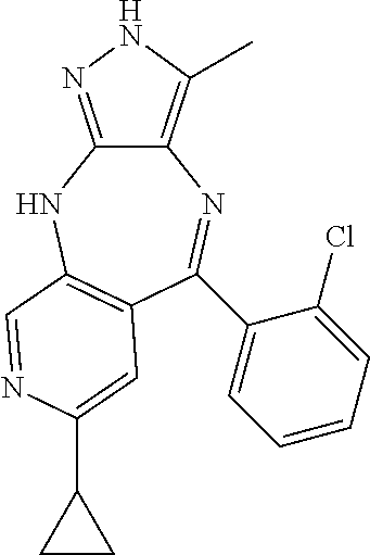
C12=C(C)NN=C1NC1=C(C=C(C3CC3)N=C1)C(C1=CC=CC=C1Cl)=N2
